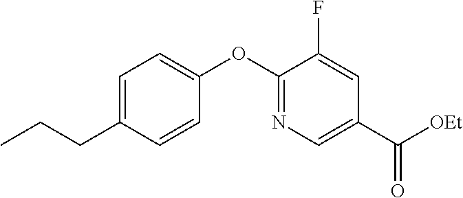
C1=C(CCC)C=CC(OC2=NC=C(C([OEt])=O)C=C2F)=C1
